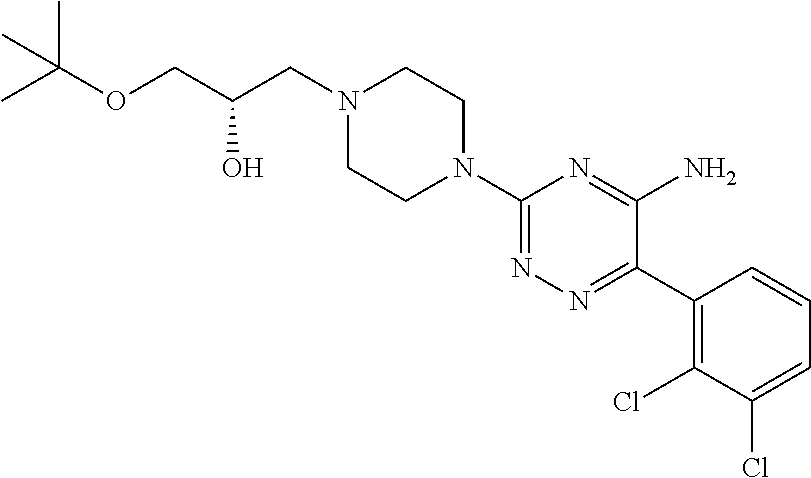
C1(C2=NN=C(N3CCN(CC(COC(C)(C)C)O)CC3)N=C2N)=C(Cl)C(Cl)=CC=C1
